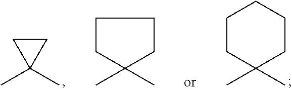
C1(C)(C)CC1.C1(C)(C)CCCCC1.CC1(C)CCCC1
